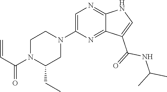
C1(N2CCN(C(=O)C=C)C(CC)C2)=CN=C2C(=N1)C(C(NC(C)C)=O)=CN2
